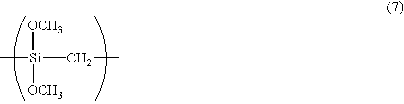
C[Si]([OCH3])(CC)[OCH3]
